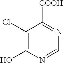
C1(Cl)=C(O)N=CN=C1[COOH]
